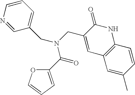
C(N(C(C1=CC=CO1)=O)CC1=CC2=C(NC1=O)C=CC(C)=C2)C1=CC=CN=C1
